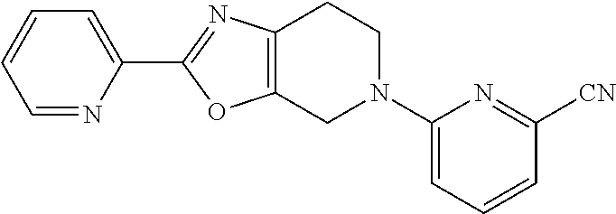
C1=NC(C2=NC3=C(O2)CN(C2=CC=CC([CN])=N2)CC3)=CC=C1
